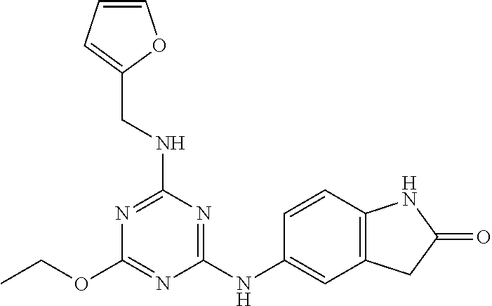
C(OC1=NC(NC2=CC3=C(C=C2)NC(=O)C3)=NC(NCC2=CC=CO2)=N1)C
